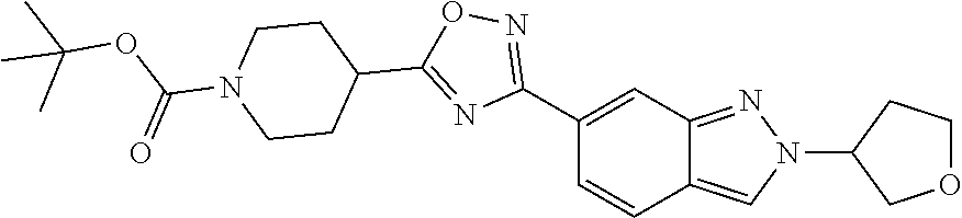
C12=CN(C3COCC3)N=C1C=C(C1=NOC(C3CCN(C(=O)OC(C)(C)C)CC3)=N1)C=C2
